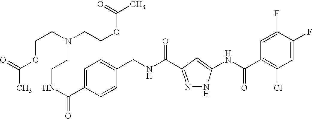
C(NC(=O)C1=NNC(NC(C2=C(Cl)C=C(F)C(F)=C2)=O)=C1)C1=CC=C(C(NCCN(CCOC(C)=O)CCOC(C)=O)=O)C=C1
